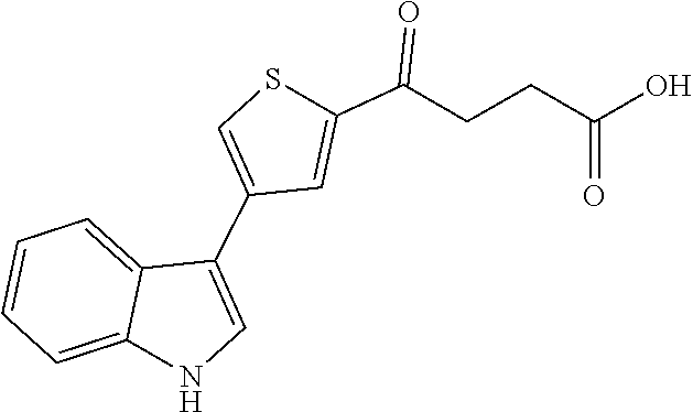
C1(C2=CNC3=CC=CC=C23)=CSC(C(=O)CCC(O)=O)=C1
